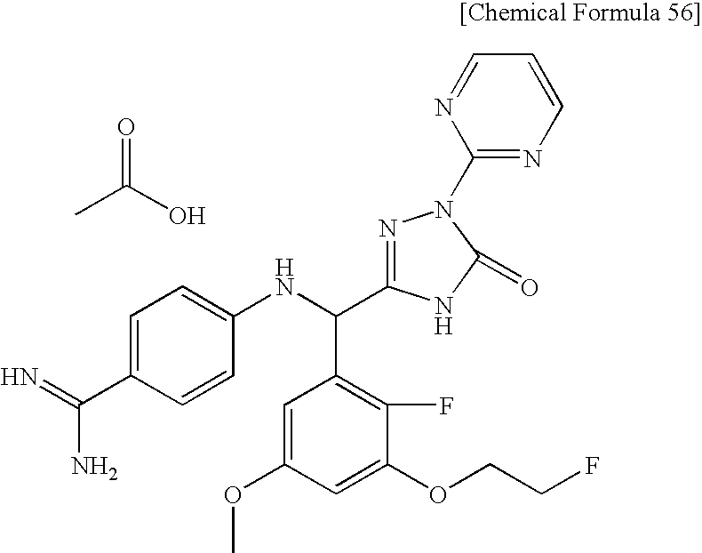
N=C(C1=CC=C(NC(C2=C(F)C(OCCF)=CC(OC)=C2)C2=NN(C3=NC=CC=N3)C(=O)N2)C=C1)N.CC(O)=O
